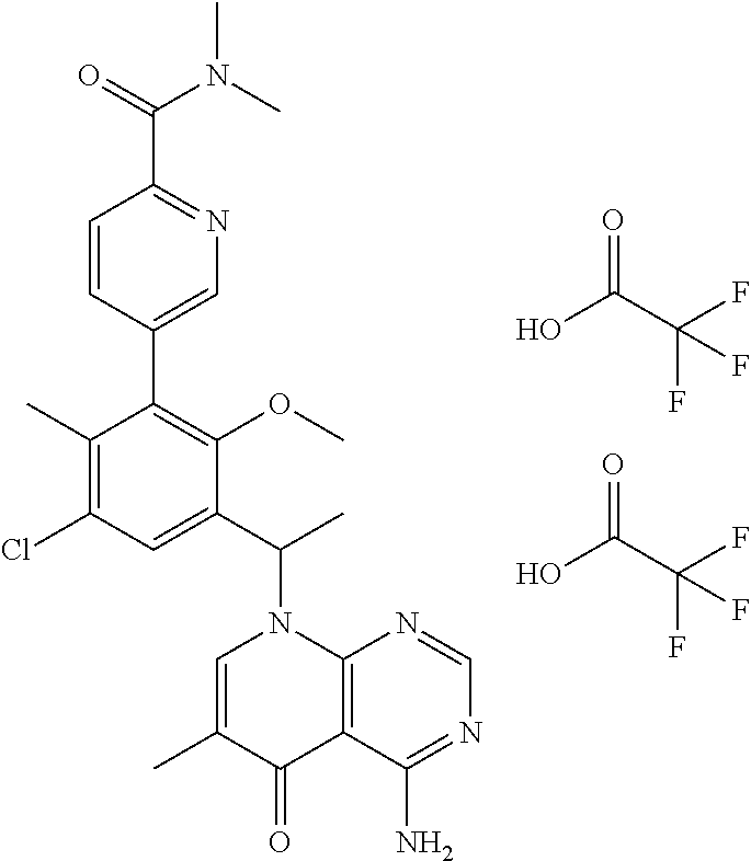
OC(C(F)(F)F)=O.OC(C(F)(F)F)=O.C1(C(N2C=C(C)C(=O)C3=C2N=CN=C3N)C)=CC(Cl)=C(C)C(C2=CN=C(C(=O)N(C)C)C=C2)=C1OC
